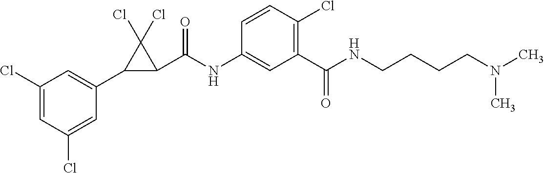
C1(Cl)=CC(Cl)=CC(C2C(C(NC3=CC(C(NCCCCN(C)C)=O)=C(Cl)C=C3)=O)C2(Cl)Cl)=C1
